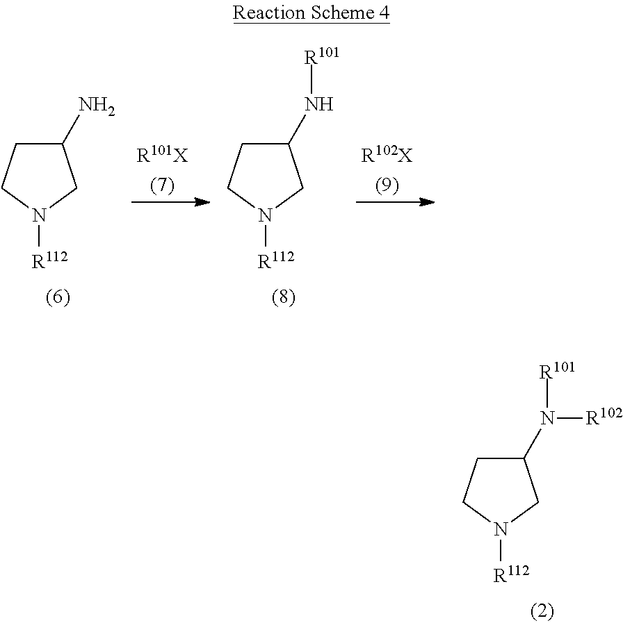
C1(N([R102])[R101])CCN([R112])C1.C1(N)CCN([R112])C1.C1(N[R101])CCN([R112])C1
